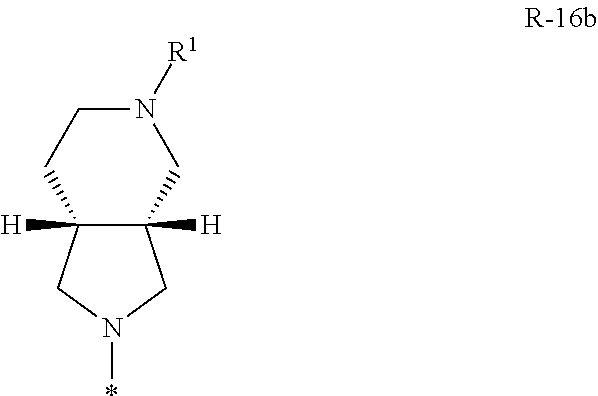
C12([H])C([H])(CN([R1])CC1)CN(*)C2
